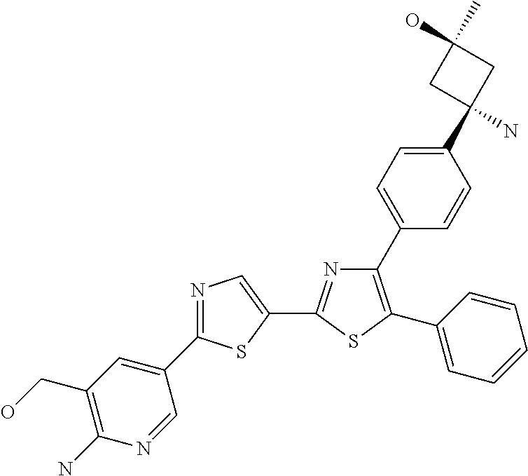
C1(C2=C(C3=CC=CC=C3)SC(C3=CN=C(C4=CC(CO)=C(N)N=C4)S3)=N2)=CC=C(C2(N)CC(C)(O)C2)C=C1
